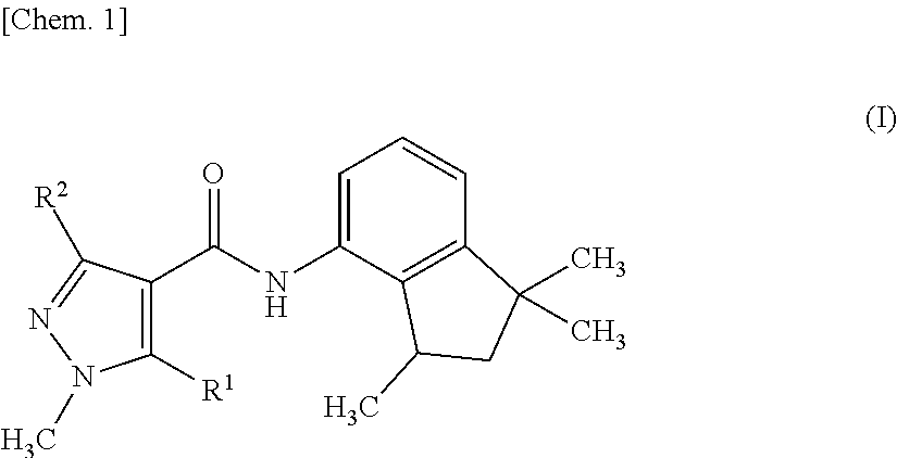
C1([R1])=C(C(NC2=CC=CC3=C2C(C)CC3(C)C)=O)C([R2])=NN1C
